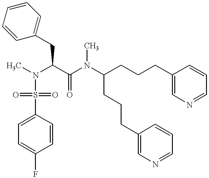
C(C(N(C(CCCC1=CN=CC=C1)CCCC1=CN=CC=C1)C)=O)(N(C)S(=O)(=O)C1=CC=C(F)C=C1)CC1=CC=CC=C1
